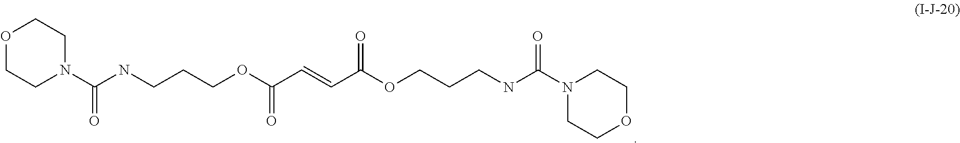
C(=O)(N1CCOCC1)NCCCOC(C=CC(OCCCNC(=O)N1CCOCC1)=O)=O
